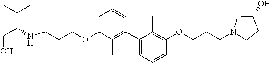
C1=C(OCCCNC(C(C)C)CO)C(C)=C(C2=CC=CC(OCCCN3CC(O)CC3)=C2C)C=C1
